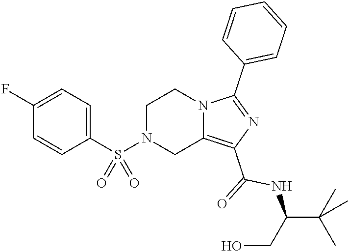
C1N(S(C2=CC=C(F)C=C2)(=O)=O)CC2=C(C(=O)NC(C(C)(C)C)CO)N=C(C3=CC=CC=C3)N2C1
